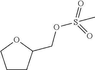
O1CCCC1COS(=O)(=O)C
